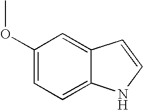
C1(OC)=CC=C2C(=C1)C=CN2
